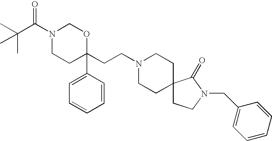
CC(C(N1CCC(CCN2CCC3(CC2)CCN(CC2=CC=CC=C2)C3=O)(C2=CC=CC=C2)OC1)=O)(C)C
